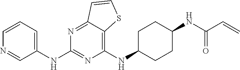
C1(NC2CCC(NC(C=C)=O)CC2)=C2C(=NC(NC3=CC=CN=C3)=N1)C=CS2
